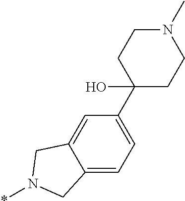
C1(C2(O)CCN(C)CC2)=CC=C2C(=C1)CN(*)C2
